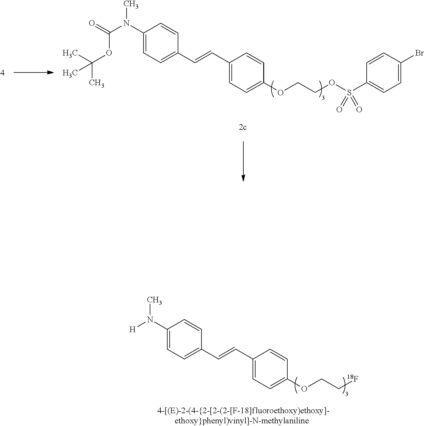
C1(N(C)[H])=CC=C(C=CC2=CC=C(OCC[18F])C=C2)C=C1.C1(N(C(=O)OC(C)(C)C)C)=CC=C(C=CC2=CC=C(OCCOS(C3=CC=C(Br)C=C3)(=O)=O)C=C2)C=C1
